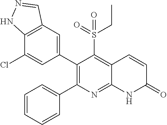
C12=C(C=C(C3=C(C4=CC=CC=C4)N=C4C(=C3S(CC)(=O)=O)C=CC(=O)N4)C=C1Cl)C=NN2
